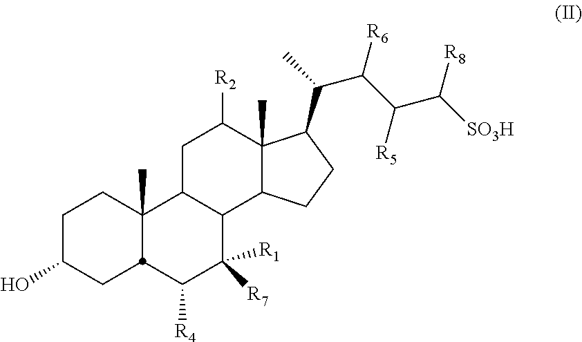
C12(C)C(CCC1C(C(C(C([SO3H])[R8])[R5])[R6])C)C1C(CC2[R2])C2(C)CCC(O)CC2C([R4])C1([R7])[R1]
